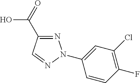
N1=C(C(=O)O)C=NN1C1=CC(Cl)=C(F)C=C1
